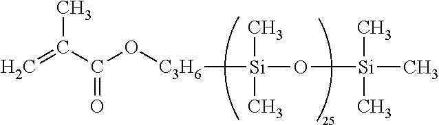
C=C(C(O[C3H6][Si](O[Si](C)(C)C)(C)C)=O)C
